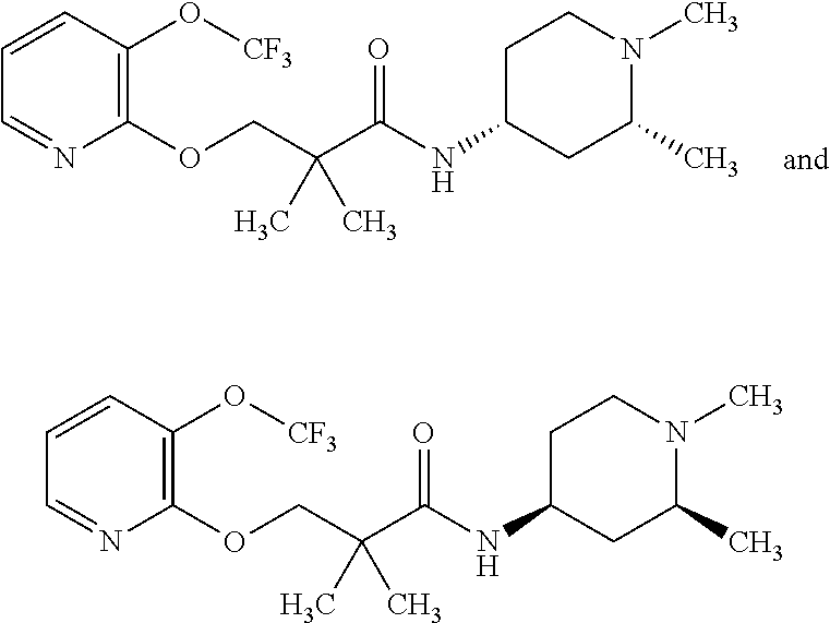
C1(OCC(C(NC2CC(C)N(C)CC2)=O)(C)C)=C(O[CF3])C=CC=N1.C1(OCC(C(NC2CC(C)N(C)CC2)=O)(C)C)=C(O[CF3])C=CC=N1
